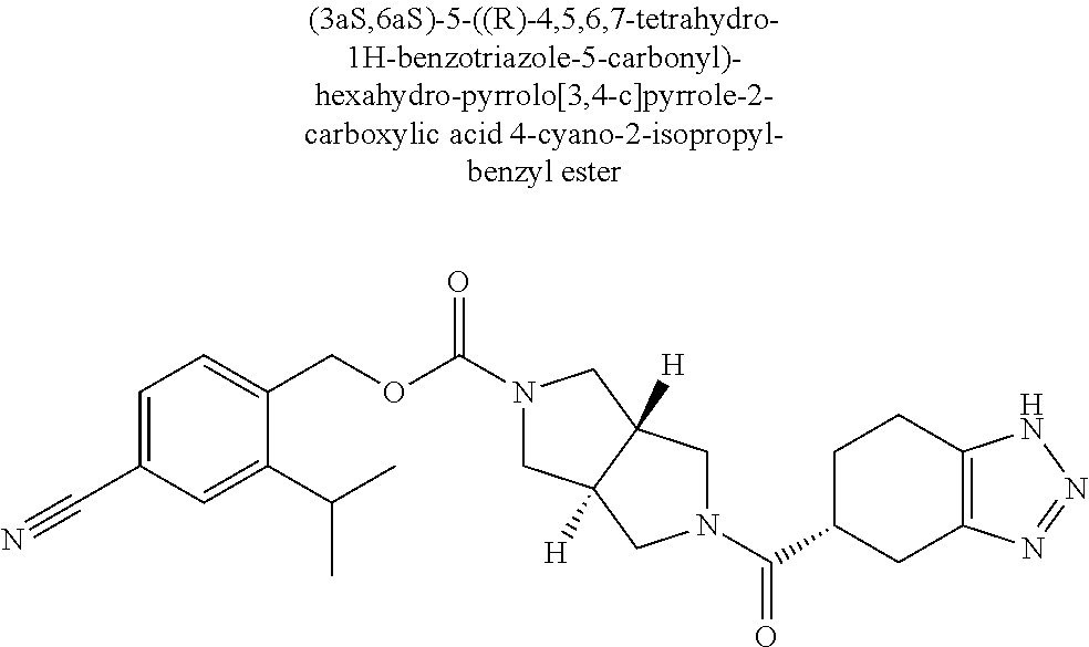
C1=C(C#N)C=C(C(C)C)C(COC(=O)N2CC3([H])C([H])(C2)CN(C(=O)C2CC4=C(CC2)NN=N4)C3)=C1
